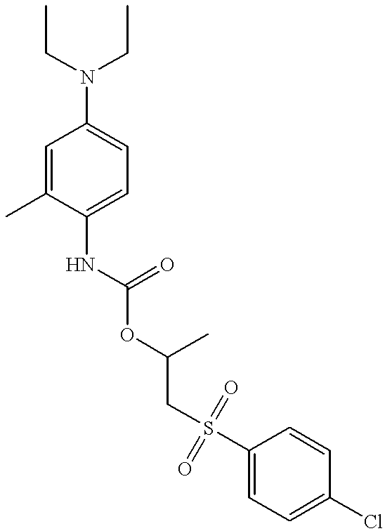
C1=C(C)C(NC(=O)OC(CS(C2=CC=C(Cl)C=C2)(=O)=O)C)=CC=C1N(CC)CC
